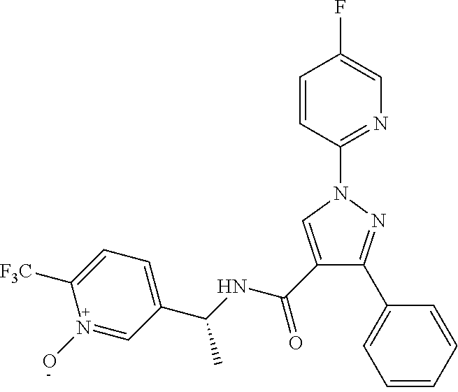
C1=CC(N2C=C(C(NC(C3=CC=C([F3C])N(O)=C3)C)=O)C(C3=CC=CC=C3)=N2)=NC=C1F
